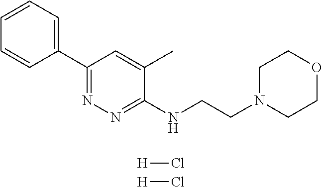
C1=CC=C(C2=NN=C(NCCN3CCOCC3)C(C)=C2)C=C1.[H]Cl.[H]Cl
